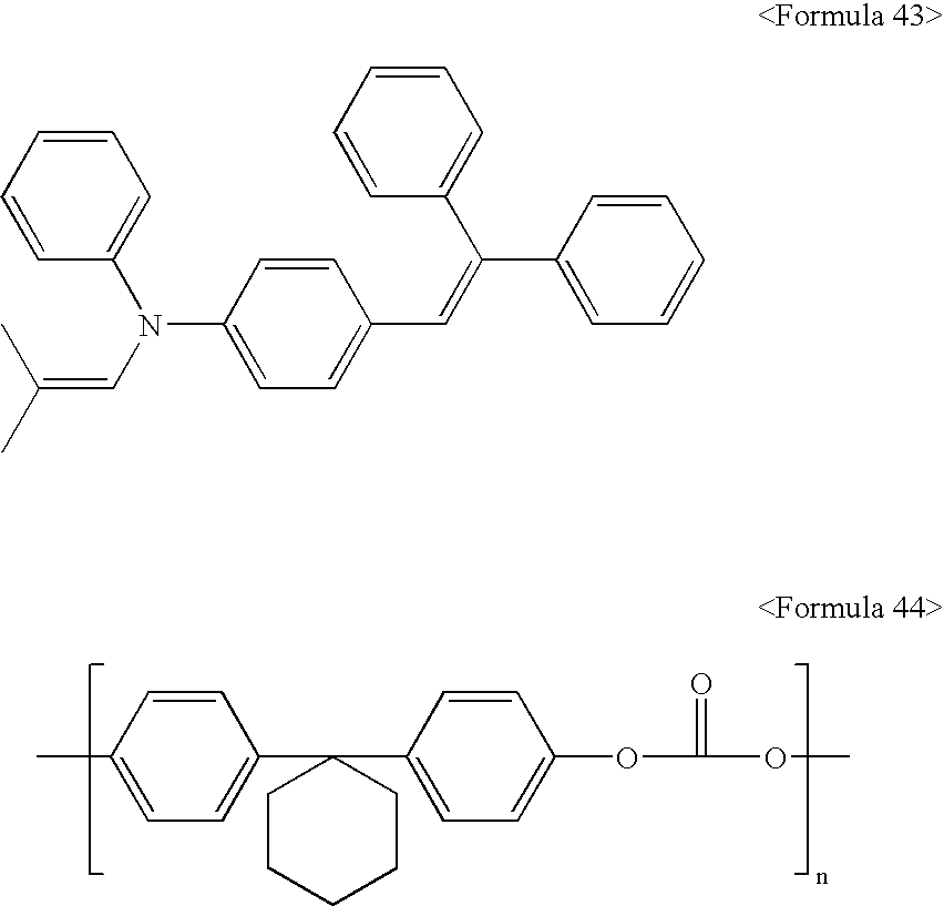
C1=CC(C)=CC=C1C1(C2=CC=C(OC(=O)OC)C=C2)CCCCC1.C1=CC=CC(N(C=C(C)C)C2=CC=C(C=C(C3=CC=CC=C3)C3=CC=CC=C3)C=C2)=C1
